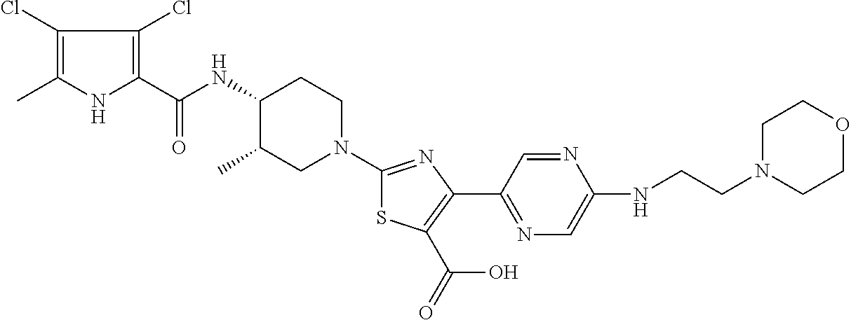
C1(Cl)=C(C)NC(C(NC2C(C)CN(C3=NC(C4=NC=C(NCCN5CCOCC5)N=C4)=C(C(=O)O)S3)CC2)=O)=C1Cl
